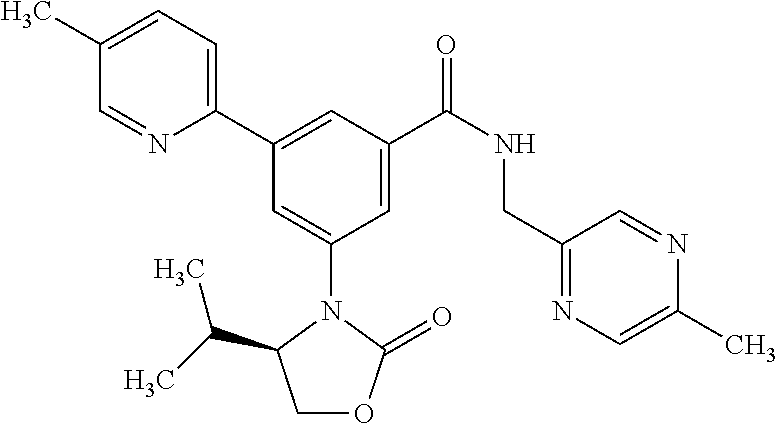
C1(C)=CC=C(C2=CC(C(NCC3=NC=C(C)N=C3)=O)=CC(N3C(C(C)C)COC3=O)=C2)N=C1
